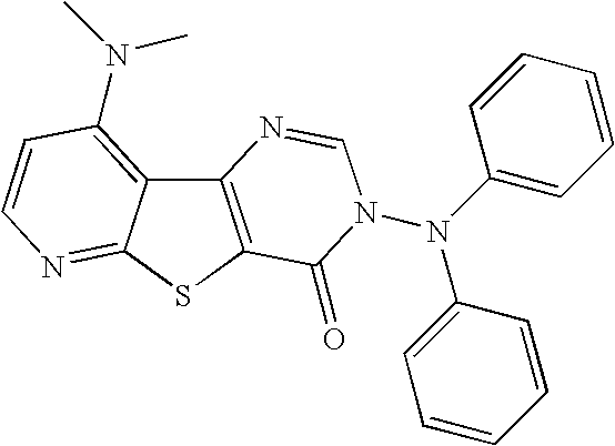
C12=C(SC3=NC=CC(N(C)C)=C13)C(=O)N(N(C1=CC=CC=C1)C1=CC=CC=C1)C=N2
